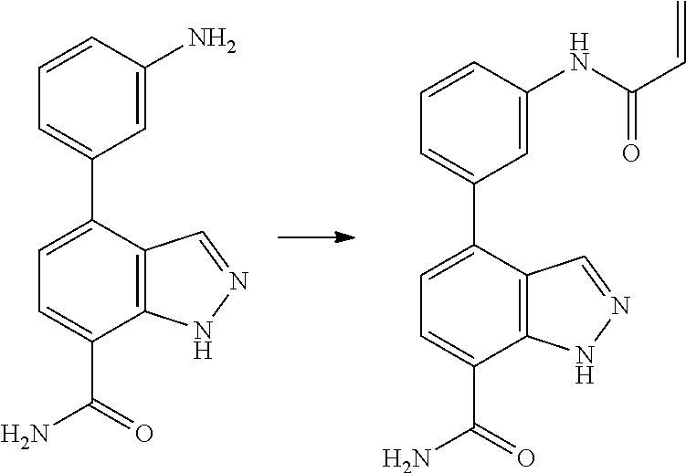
C1=C(C2=CC=CC(N)=C2)C2=C(C(C(N)=O)=C1)NN=C2.C1=C(C2=CC=CC(NC(C=C)=O)=C2)C2=C(C(C(N)=O)=C1)NN=C2
